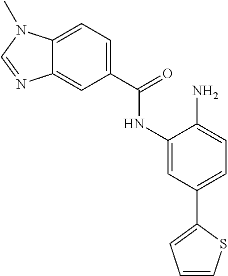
C12=CC(C(=O)NC3=CC(C4=CC=CS4)=CC=C3N)=CC=C1N(C)C=N2
